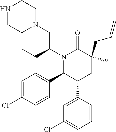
N1(C(CC)CN2CCNCC2)C(C2=CC=C(Cl)C=C2)C(C2=CC(Cl)=CC=C2)CC(CC=C)(C)C1=O
